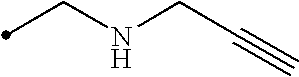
C(NCC#C)C
